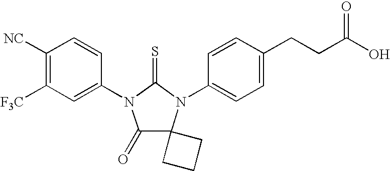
C1([NC])=C([F3C])C=C(N2C(=O)C3(N(C4=CC=C(CCC(O)=O)C=C4)C2=S)CCC3)C=C1
